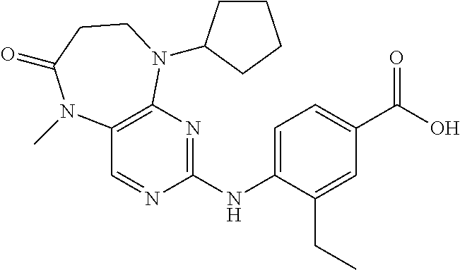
C1(NC2=CC=C(C(O)=O)C=C2CC)=NC2=C(C=N1)N(C)C(=O)CCN2C1CCCC1
